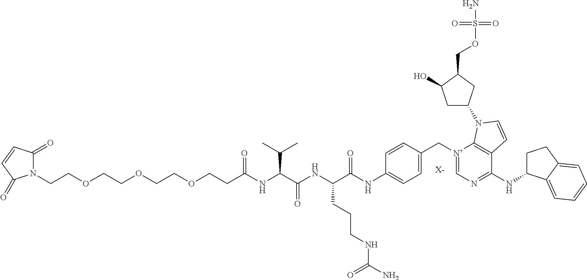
N1(CCOCCOCCOCCC(NC(C(NC(C(NC2=CC=C(C[N+]3=CN=C(NC4CCC5=CC=CC=C45)C4=C3N(C3CC(O)C(COS(N)(=O)=O)C3)C=C4)C=C2)=O)CCCNC(N)=O)=O)C(C)C)=O)C(=O)C=CC1=O.[X-]
